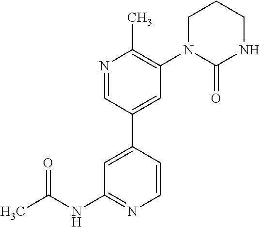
N1=CC(C2=CC(NC(C)=O)=NC=C2)=CC(N2C(=O)NCCC2)=C1C
